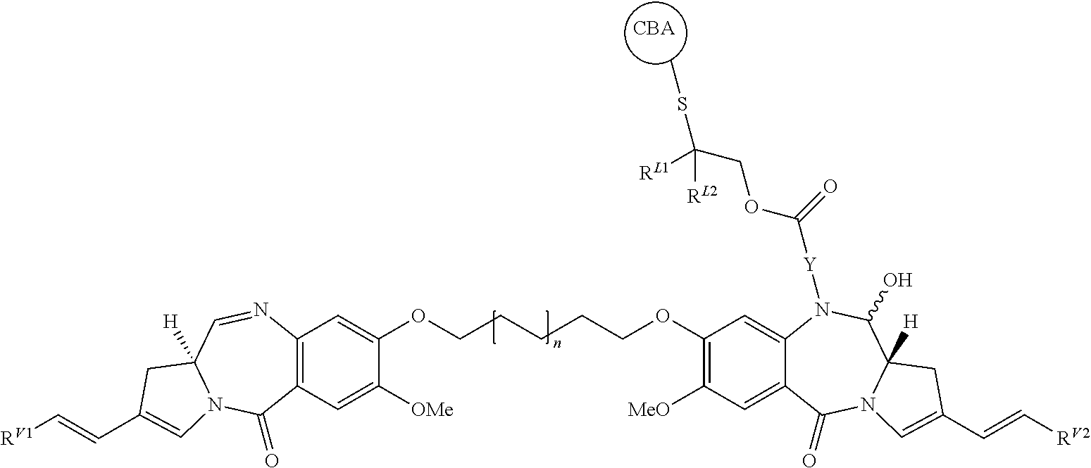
C12=C(C=C([OMe])C(OCCCCCOC3=C([MeO])C=C4C(=C3)N([Y]C(=O)OCC(SC)([RL1])[RL2])C(O)C3([H])N(C4=O)C=C(C=C[RV2])C3)=C1)C(=O)N1C([H])(C=N2)CC(C=C[RV1])=C1.[CBA]
